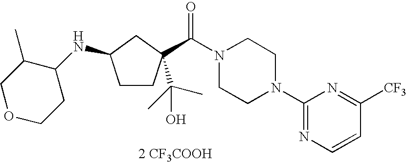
C1CC(C(=O)N2CCN(C3=NC=CC([CF3])=N3)CC2)(C(C)(C)O)CC1NC1C(C)COCC1.[2 CF3COOH]
